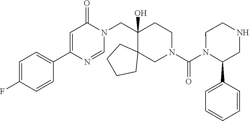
C1=C(F)C=CC(C2=CC(=O)N(CC3(O)C4(CN(C(N5C(C6=CC=CC=C6)CNCC5)=O)CC3)CCCC4)C=N2)=C1
